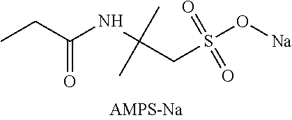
CCC(NC(CS(O[Na])(=O)=O)(C)C)=O
